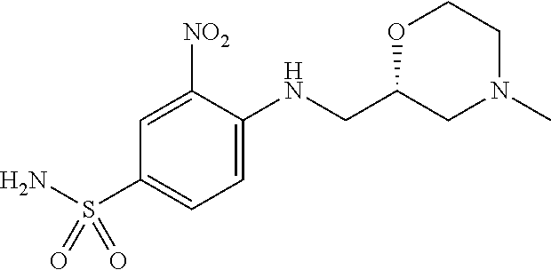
C1([NO2])=CC(S(N)(=O)=O)=CC=C1NCC1CN(C)CCO1
